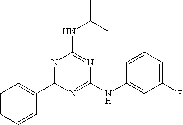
N(C(C)C)C1=NC(NC2=CC(F)=CC=C2)=NC(C2=CC=CC=C2)=N1
